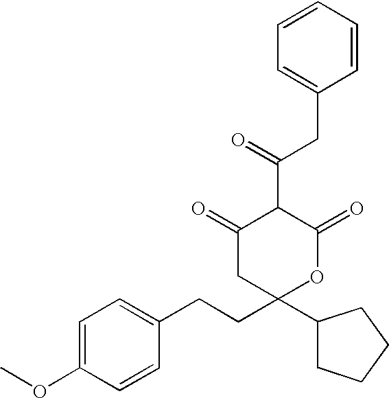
C1=C(OC)C=CC(CCC2(C3CCCC3)OC(=O)C(C(CC3=CC=CC=C3)=O)C(=O)C2)=C1
